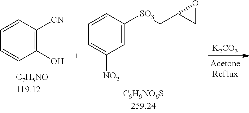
C1=CC([CN])=C(O)C=C1.[K2CO3].C1([SO3]CC2CO2)=CC([NO2])=CC=C1
